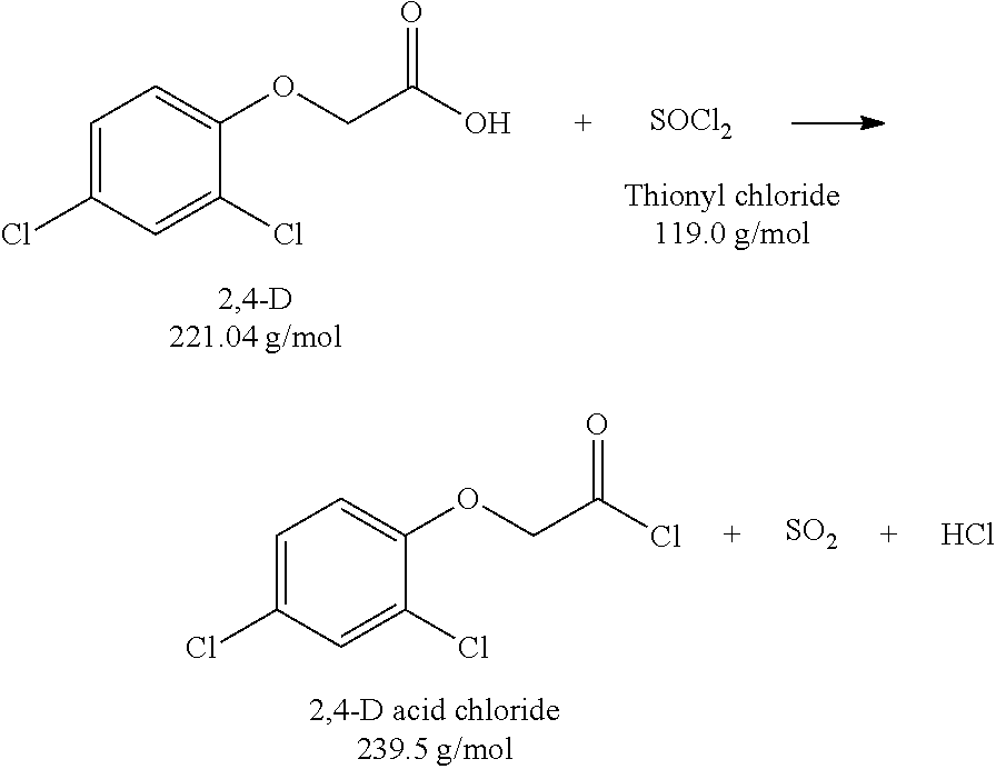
C1=C(Cl)C=C(Cl)C(OCC(O)=O)=C1.[SOCl2].C1=C(Cl)C=C(Cl)C(OCC(Cl)=O)=C1.[SO2].Cl
